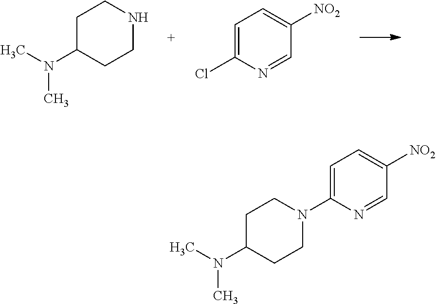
C1C(N(C)C)CCNC1.C1=C(Cl)N=CC([NO2])=C1.C1C(N(C)C)CCN(C2=CC=C([NO2])C=N2)C1
